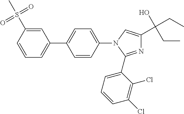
C1=CC(S(=O)(=O)C)=CC(C2=CC=C(N3C(C4=CC=CC(Cl)=C4Cl)=NC(C(O)(CC)CC)=C3)C=C2)=C1
